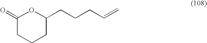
O1C(=O)CCCC1CCCC=C
